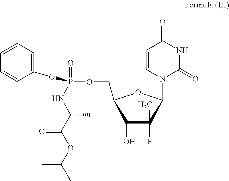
C1(F)(C)C(O)C(COP(=O)(NC(C(OC(C)C)=O)C)OC2=CC=CC=C2)OC1N1C(=O)NC(=O)C=C1
